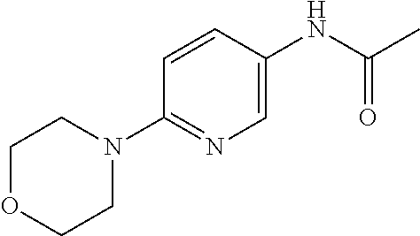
C1=CC(N2CCOCC2)=NC=C1NC(C)=O
